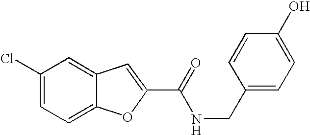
C1(Cl)=CC=C2C(=C1)C=C(C(=O)NCC1=CC=C(O)C=C1)O2
